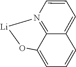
O1C2=CC=CC3=CC=CN(=C23)[Li]1
